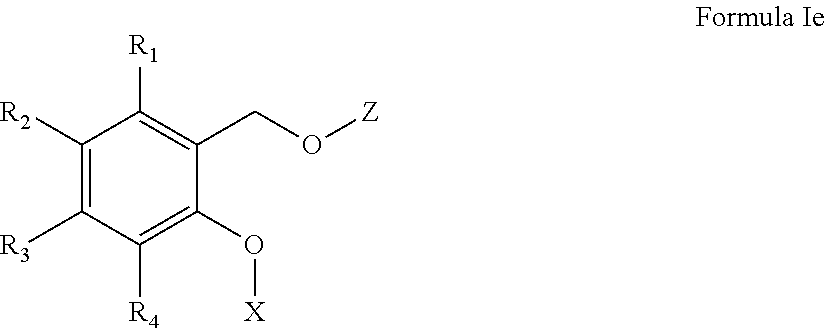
C1([R2])=C([R3])C([R4])=C(O[X])C(CO[Z])=C1[R1]
